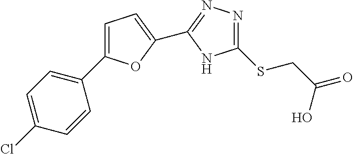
C1(SCC(=O)O)=NN=C(C2=CC=C(C3=CC=C(Cl)C=C3)O2)N1
